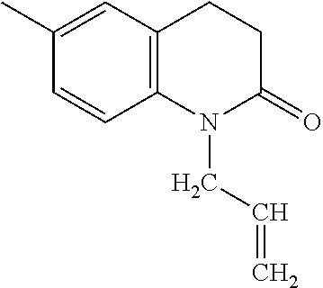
C12=C(C=C(C)C=C1)CCC(=O)N2CC=C
